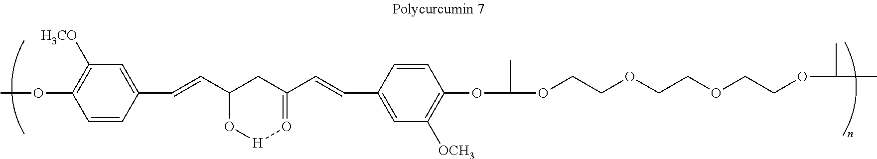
COC1=C([H3CO])C=C(C=CC2O[H]O=C(C=CC3=CC([OCH3])=C(OC(C)OCCOCCOCCOC(C)C)C=C3)C2)C=C1
